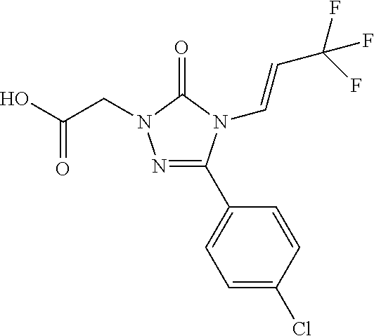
OC(CN1N=C(C2=CC=C(Cl)C=C2)N(C=CC(F)(F)F)C1=O)=O
